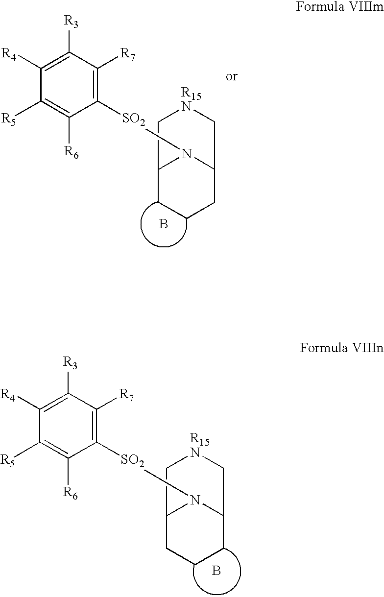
C1([R4])=C([R3])C([R7])=C([SO2]N2C3CCCC2C[R15N]C3)C([R6])=C1[R5].B.C1([R4])=C([R3])C([R7])=C([SO2]N2C3CCCC2C[R15N]C3)C([R6])=C1[R5].B
